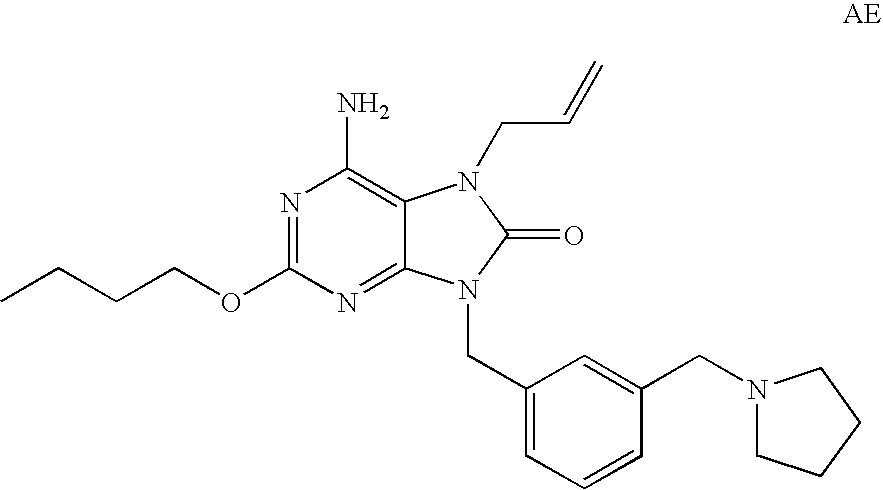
N1=C(OCCCC)N=C2C(=C1N)N(CC=C)C(=O)N2CC1=CC=CC(CN2CCCC2)=C1
